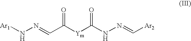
[Ar2]C=NNC([Ym]C(C=NN[Ar1])=O)=O
